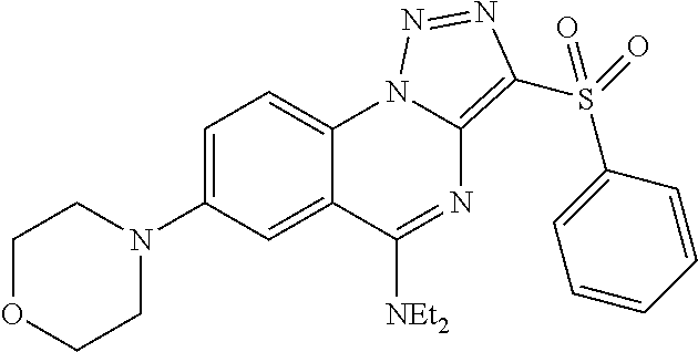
C1=C(N2CCOCC2)C=C2C(=C1)N1C(=C(S(=O)(C3=CC=CC=C3)=O)N=N1)N=C2[NEt2]
